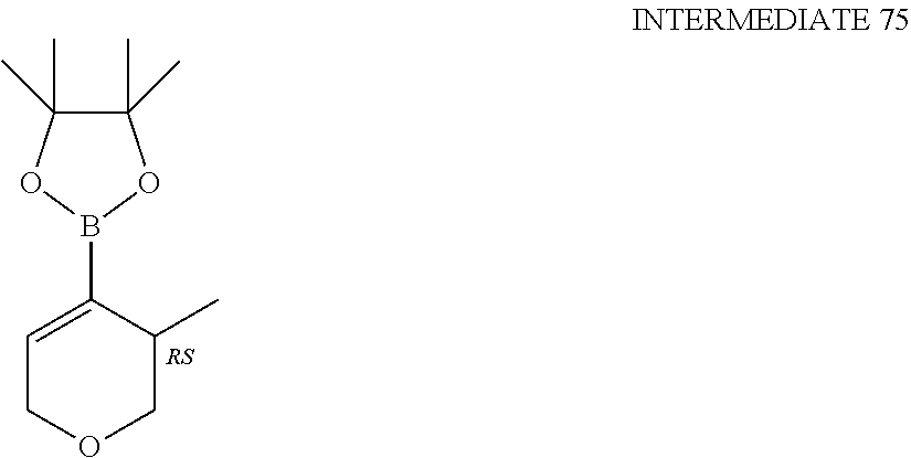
C1=C(B2OC(C)(C)C(C)(C)O2)C(C)COC1
